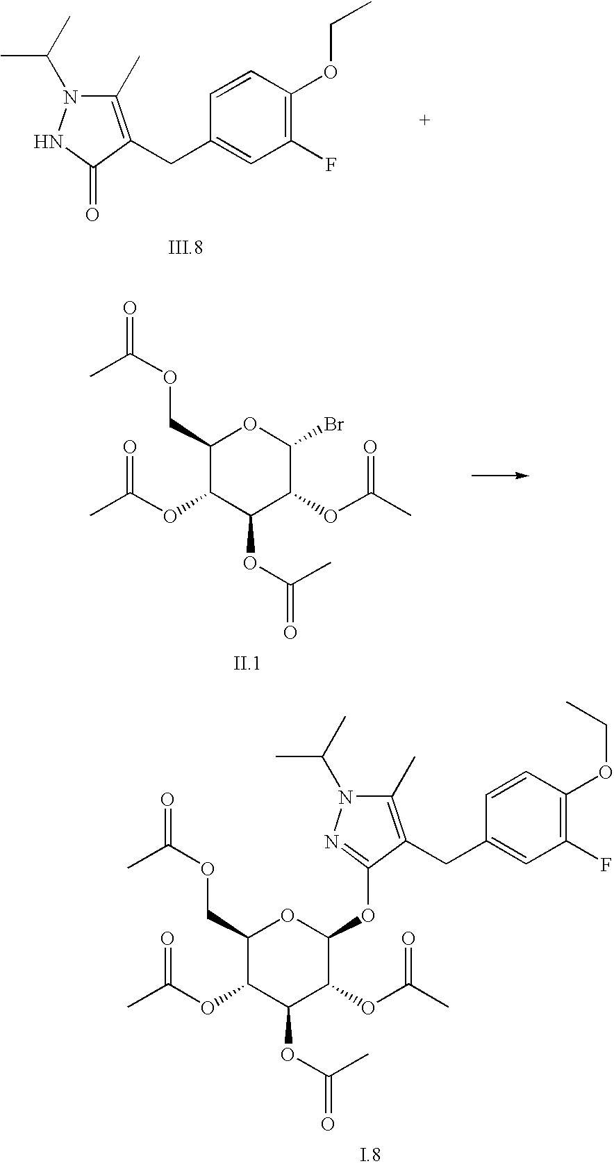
C1(COC(=O)C)C(OC(C)=O)C(OC(=O)C)C(OC(C)=O)C(Br)O1.C1(COC(=O)C)C(OC(C)=O)C(OC(=O)C)C(OC(C)=O)C(OC2=NN(C(C)C)C(C)=C2CC2=CC(F)=C(OCC)C=C2)O1.C1(C)=C(CC2=CC(F)=C(OCC)C=C2)C(=O)NN1C(C)C
